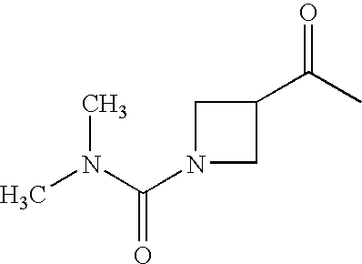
N1(C(N(C)C)=O)CC(C(C)=O)C1
